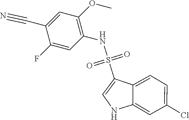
N(S(=O)(=O)C1=CNC2=CC(Cl)=CC=C12)C1=C(OC)C=C(C#N)C(F)=C1
